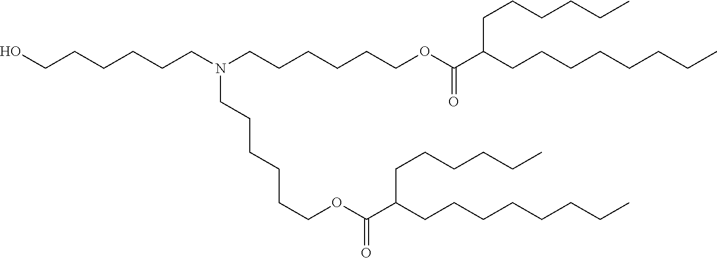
C(CCCCCN(CCCCCCOC(C(CCCCCCCC)CCCCCC)=O)CCCCCCOC(C(CCCCCCCC)CCCCCC)=O)O
